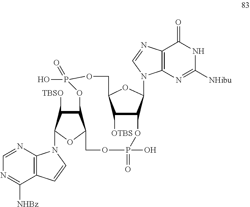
C12=C(N=CN=C1[NHBz])N(C1C([TBSO])C3C(O1)COP(=O)(O)OC1C([OTBS])C(COP(O)(=O)O3)OC1N1C3=C(C(=O)NC([NHibu])=N3)N=C1)C=C2
